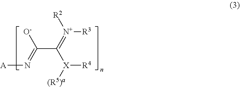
C(C(=[N+]([R2])[R3])[X]([R4])[(R5)a])(=N[A])[O-]
